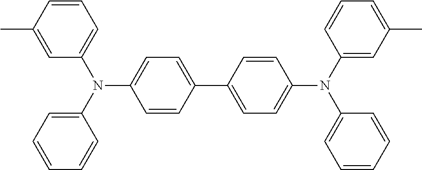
C1=CC(C2=CC=C(N(C3=CC(C)=CC=C3)C3=CC=CC=C3)C=C2)=CC=C1N(C1=CC=CC=C1)C1=CC=CC(C)=C1
